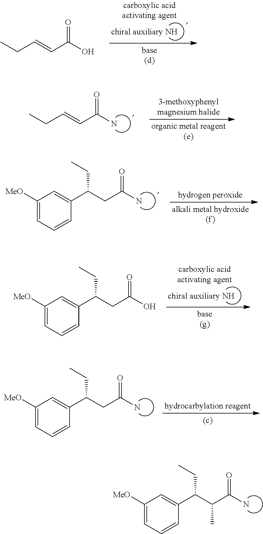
C1([MeO])=CC=CC(C(C(C(N)=O)C)CC)=C1.C1([MeO])=CC=CC(C(CC(N)=O)CC)=C1.C1([MeO])=CC=CC(C(CC(N)=O)CC)=C1.CCC=CC(N)=O.CCC=CC(O)=O.C1([MeO])=CC=CC(C(CC(O)=O)CC)=C1
